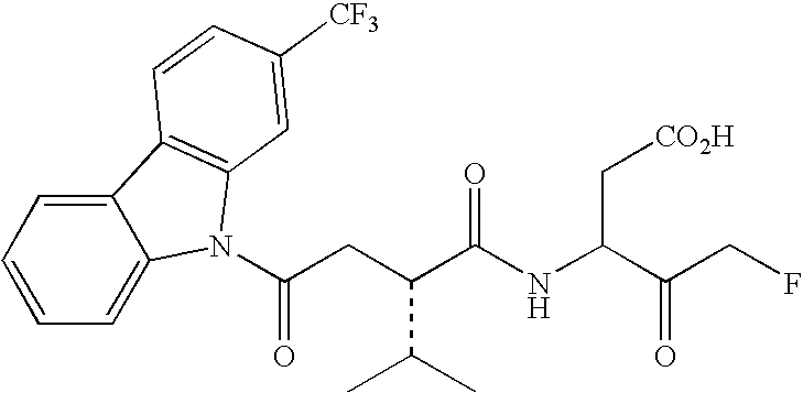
C12=CC=CC=C1N(C(=O)CC(C(C)C)C(NC(C[CO2H])C(CF)=O)=O)C1=C2C=CC([CF3])=C1
